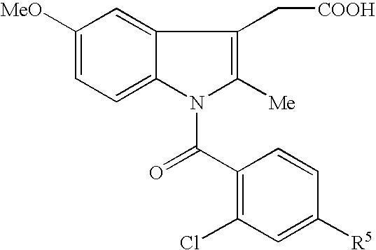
C1([MeO])=CC=C2C(=C1)C(C[COOH])=C([Me])N2C(C1=C(Cl)C=C([R5])C=C1)=O
